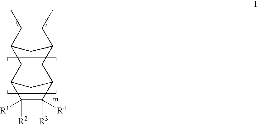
C12C3C(C(C(C)C1C)C2)C1C([R3])([R4])C([R2])([R1])C3C1
